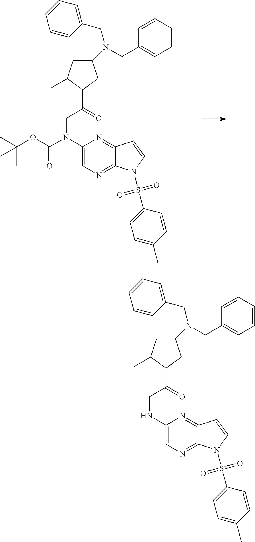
C1(N(CC(C2CC(N(CC3=CC=CC=C3)CC3=CC=CC=C3)CC2C)=O)C(OC(C)(C)C)=O)=CN=C2C(=N1)C=CN2S(C1=CC=C(C)C=C1)(=O)=O.C1(NCC(C2CC(N(CC3=CC=CC=C3)CC3=CC=CC=C3)CC2C)=O)=CN=C2C(=N1)C=CN2S(C1=CC=C(C)C=C1)(=O)=O
